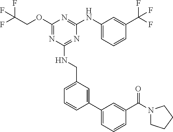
C1(OCC(F)(F)F)=NC(NCC2=CC=CC(C3=CC=CC(C(N4CCCC4)=O)=C3)=C2)=NC(NC2=CC=CC(C(F)(F)F)=C2)=N1
